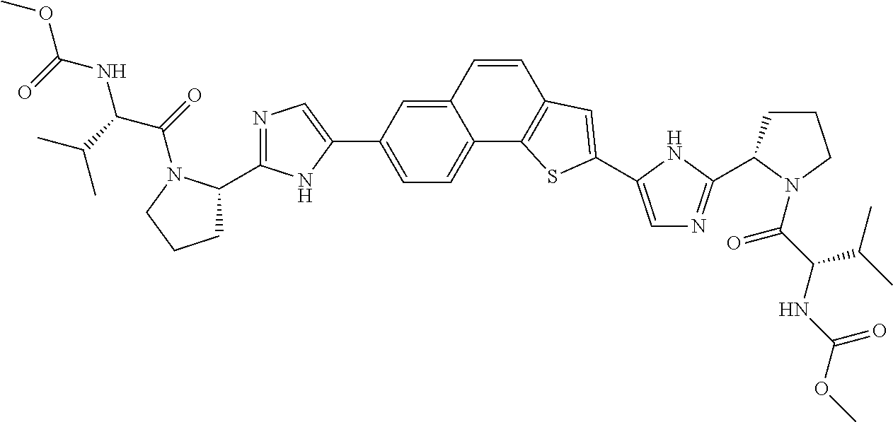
C12=C(C3=CC=C(C4=CN=C(C5CCCN5C(=O)C(NC(=O)OC)C(C)C)N4)C=C3C=C1)SC(C1=CN=C(C3CCCN3C(=O)C(C(C)C)NC(=O)OC)N1)=C2
